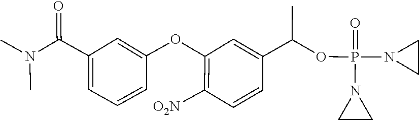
C1=C(OC2=C([O2N])C=CC(C(OP(N3CC3)(=O)N3CC3)C)=C2)C=CC=C1C(N(C)C)=O
